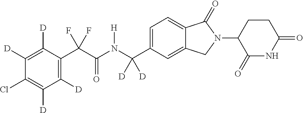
C1([D])=C([D])C(C(C(N(C(C2=CC=C3C(=C2)CN(C2C(=O)NC(=O)CC2)C3=O)([D])[D])[H])=O)(F)F)=C([D])C([D])=C1Cl
